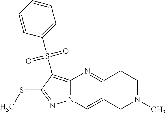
C12=C(S(C3=CC=CC=C3)(=O)=O)C(SC)=NN1C=C1C(=N2)CCN(C)C1
